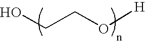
C(CO[H])O
